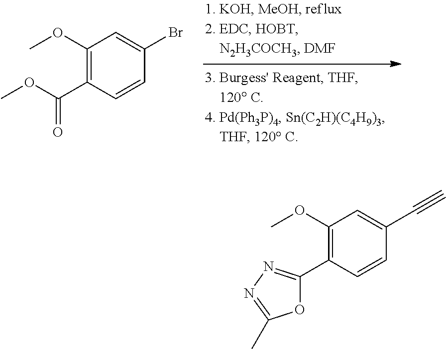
C1(OC)=C(C(OC)=O)C=CC(Br)=C1.C1(OC)=C(C2=NN=C(C)O2)C=CC(C#C)=C1
